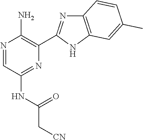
N1=CC(NC(C[CN])=O)=NC(C2=NC3=C(N2)C=C(C)C=C3)=C1N
